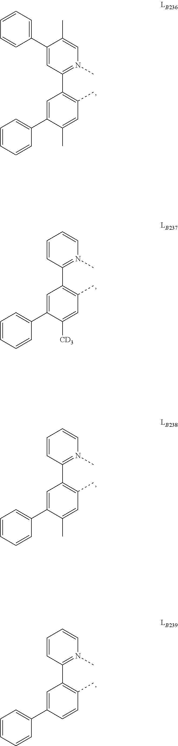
C1=C(C2=CC=CC=C2)C(C)=CC(C)=C1C1=N(C)C=C(C)C(C2=CC=CC=C2)=C1.C1=C(C2=CC=CC=C2)C(C)=CC(C)=C1C1=N(C)C=CC=C1.C1=C(C2=CC=CC=C2)C=CC(C)=C1C1=N(C)C=CC=C1.C1=C(C2=CC=CC=C2)C([CD3])=CC(C)=C1C1=N(C)C=CC=C1
